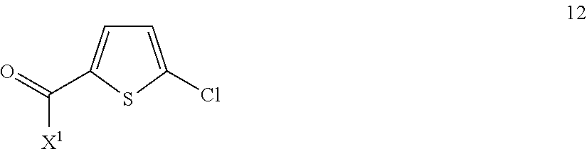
O=C([X1])C1=CC=C(Cl)S1
